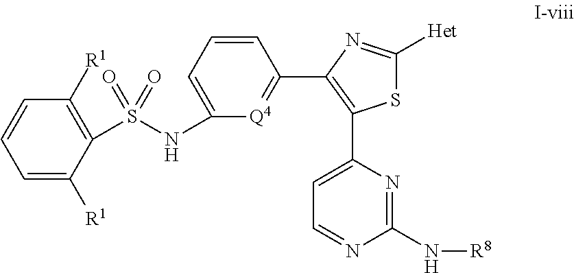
C1=C([R1])C(S(NC2=CC=CC(C3=C(C4=CC=NC(N[R8])=N4)SC([Het])=N3)=[Q4]2)(=O)=O)=C([R1])C=C1
